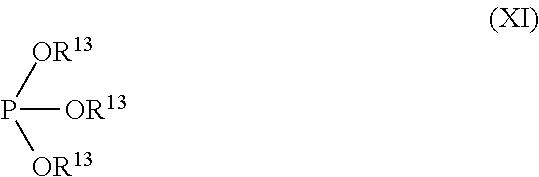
P([OR13])([OR13])[OR13]
